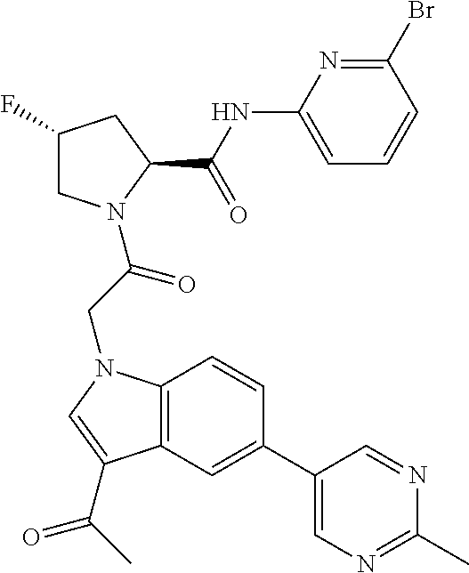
C1(C2=CC3=C(C=C2)N(CC(=O)N2CC(F)CC2C(NC2=CC=CC(Br)=N2)=O)C=C3C(C)=O)=CN=C(C)N=C1
